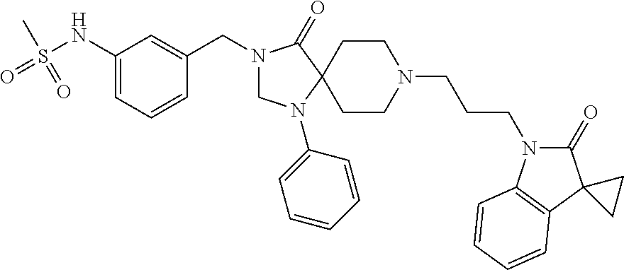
N1(CC2=CC(NS(=O)(C)=O)=CC=C2)CN(C2=CC=CC=C2)C2(C1=O)CCN(CCCN1C(=O)C3(C4=C1C=CC=C4)CC3)CC2
